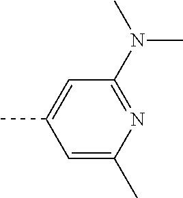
C1=C(C)N=C(N(C)C)C=C1C
